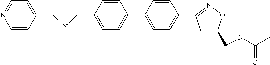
C1=C(CNCC2=CC=NC=C2)C=CC(C2=CC=C(C3=NOC(CNC(C)=O)C3)C=C2)=C1
